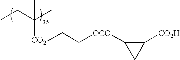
CCC(C)([CO2]CC[OCO]C1CC1[CO2H])C
